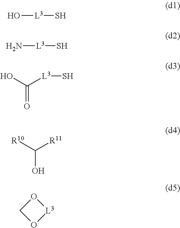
O[L3]S.N[L3]S.C([L3]S)(O)=O.C(O)([R10])[R11].O1CO[L3]1
